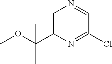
C1=C(C(OC)(C)C)N=C(Cl)C=N1
